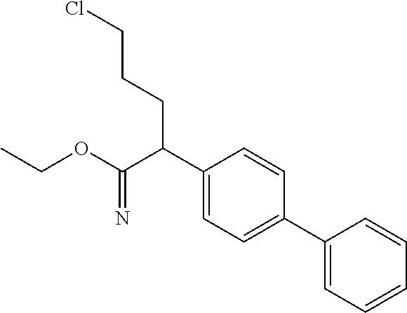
C1(C(C(OCC)=N)CCCCl)=CC=C(C2=CC=CC=C2)C=C1
